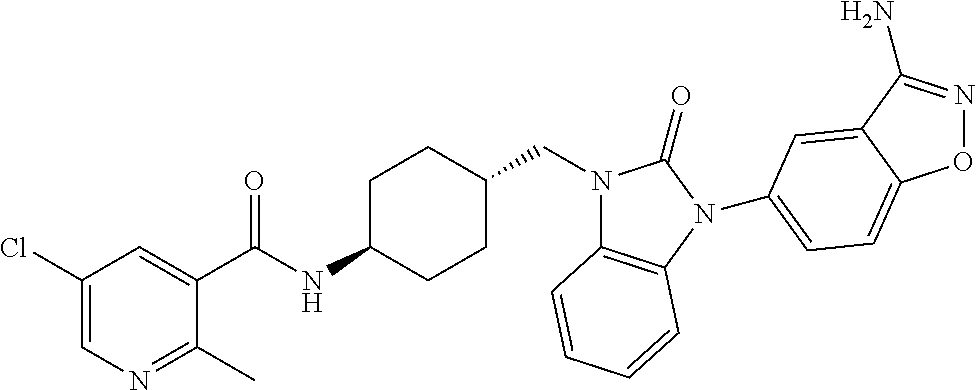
C1(Cl)=CN=C(C)C(C(NC2CCC(CN3C4=C(N(C5=CC=C6ON=C(N)C6=C5)C3=O)C=CC=C4)CC2)=O)=C1
